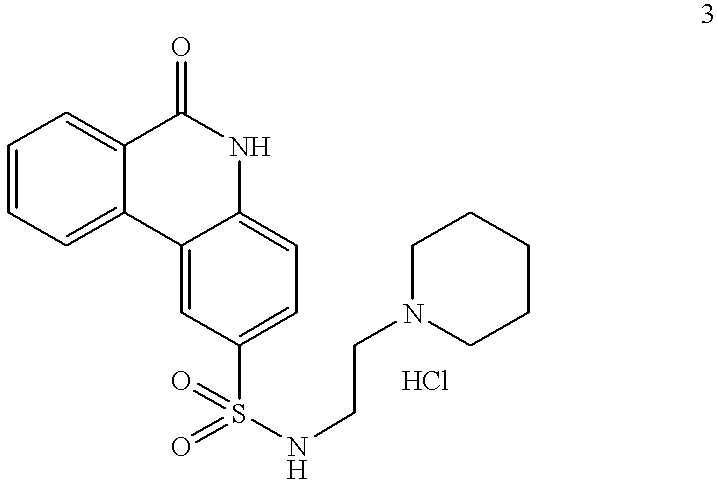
C1=CC=C2C(=C1)C(=O)NC1=CC=C(S(=O)(=O)NCCN3CCCCC3)C=C21.Cl
